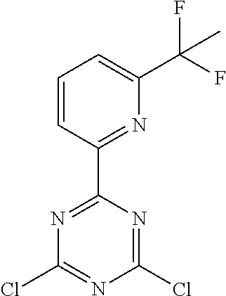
C1(Cl)=NC(Cl)=NC(C2=NC(C(F)(F)C)=CC=C2)=N1
